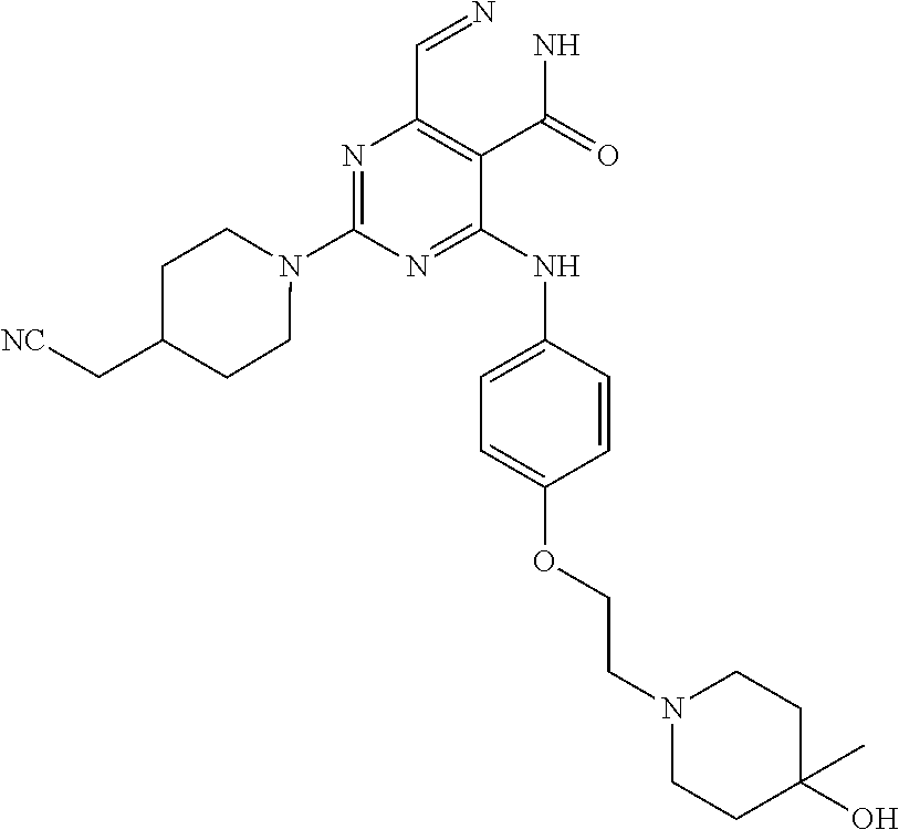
N1=C(N2CCC(C[NC])CC2)N=C(NC2=CC=C(OCCN3CCC(O)(C)CC3)C=C2)C(C(N)=O)=C1C=N
